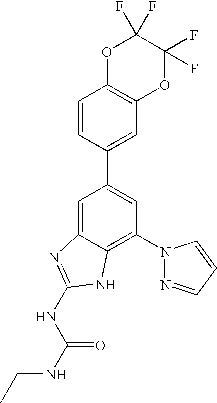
C1=C2C(=C(N3N=CC=C3)C=C1C1=CC3=C(C=C1)OC(F)(F)C(F)(F)O3)NC(NC(=O)NCC)=N2
